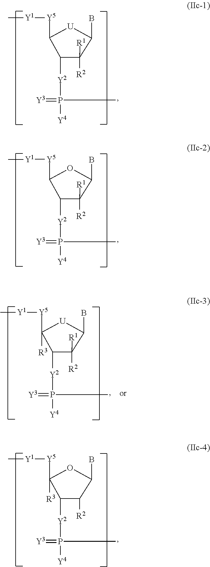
C1([R1])([R2])C(B)[U]C([Y5][Y1]C)C1[Y2]P([Y4])(=[Y3])C.C1([R1])([R2])C(B)OC([Y5][Y1]C)C1[Y2]P([Y4])(=[Y3])C.C1([R2])C(B)OC([Y5][Y1]C)([R3])C1[Y2]P([Y4])(=[Y3])C.C1([R1])([R2])C(B)[U]C([Y5][Y1]C)([R3])C1[Y2]P([Y4])(=[Y3])C
